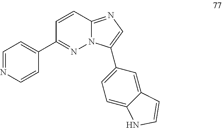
C1(C2=NN3C(=NC=C3C3=CC=C4C(=C3)C=CN4)C=C2)=CC=NC=C1
